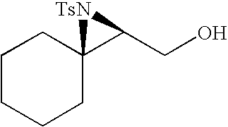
C1CCCC2(C1)C(CO)[TsN]2
